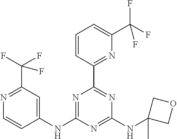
N1=C(C(F)(F)F)C=C(NC2=NC(C3=NC(C(F)(F)F)=CC=C3)=NC(NC3(C)COC3)=N2)C=C1
